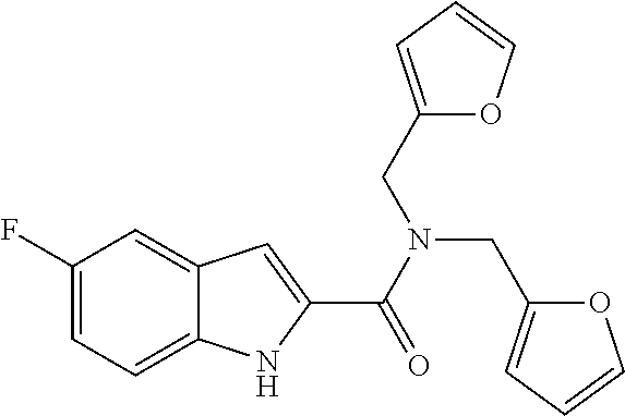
C1(F)=CC=C2C(=C1)C=C(C(N(CC1=CC=CO1)CC1=CC=CO1)=O)N2
